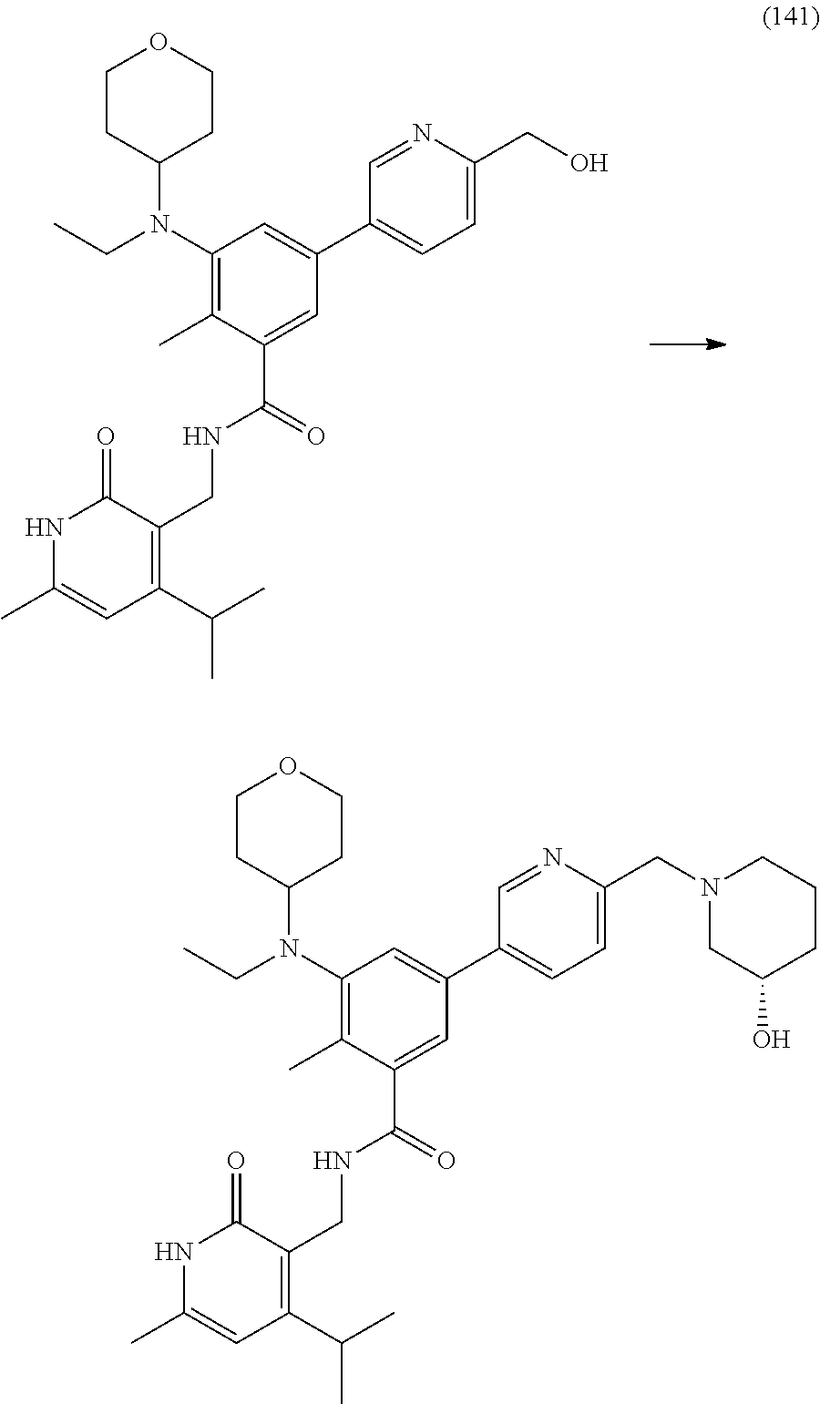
C1CC(N(CC)C2=C(C)C(C(=O)NCC3=C(C(C)C)C=C(C)NC3=O)=CC(C3=CC=C(CO)N=C3)=C2)CCO1.C1CC(N(CC)C2=C(C)C(C(=O)NCC3=C(C(C)C)C=C(C)NC3=O)=CC(C3=CC=C(CN4CC(O)CCC4)N=C3)=C2)CCO1
